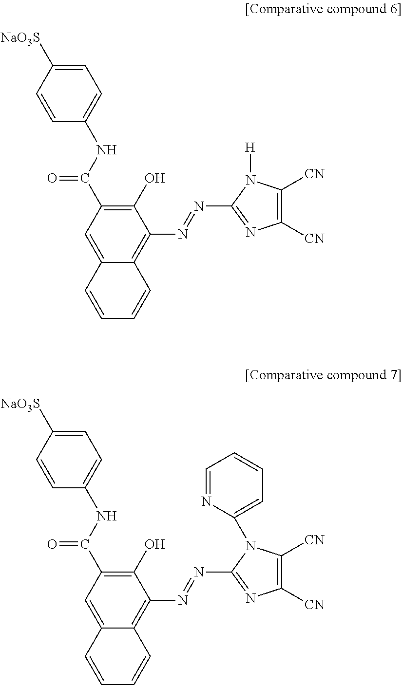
C1=C([NaO3S])C=CC(NC(C2=C(O)C(N=NC3=NC([CN])=C([CN])N3[H])=C3C(=C2)C=CC=C3)=O)=C1.C1=C([NaO3S])C=CC(NC(C2=C(O)C(N=NC3=NC([CN])=C([CN])N3C3=CC=CC=N3)=C3C(=C2)C=CC=C3)=O)=C1
